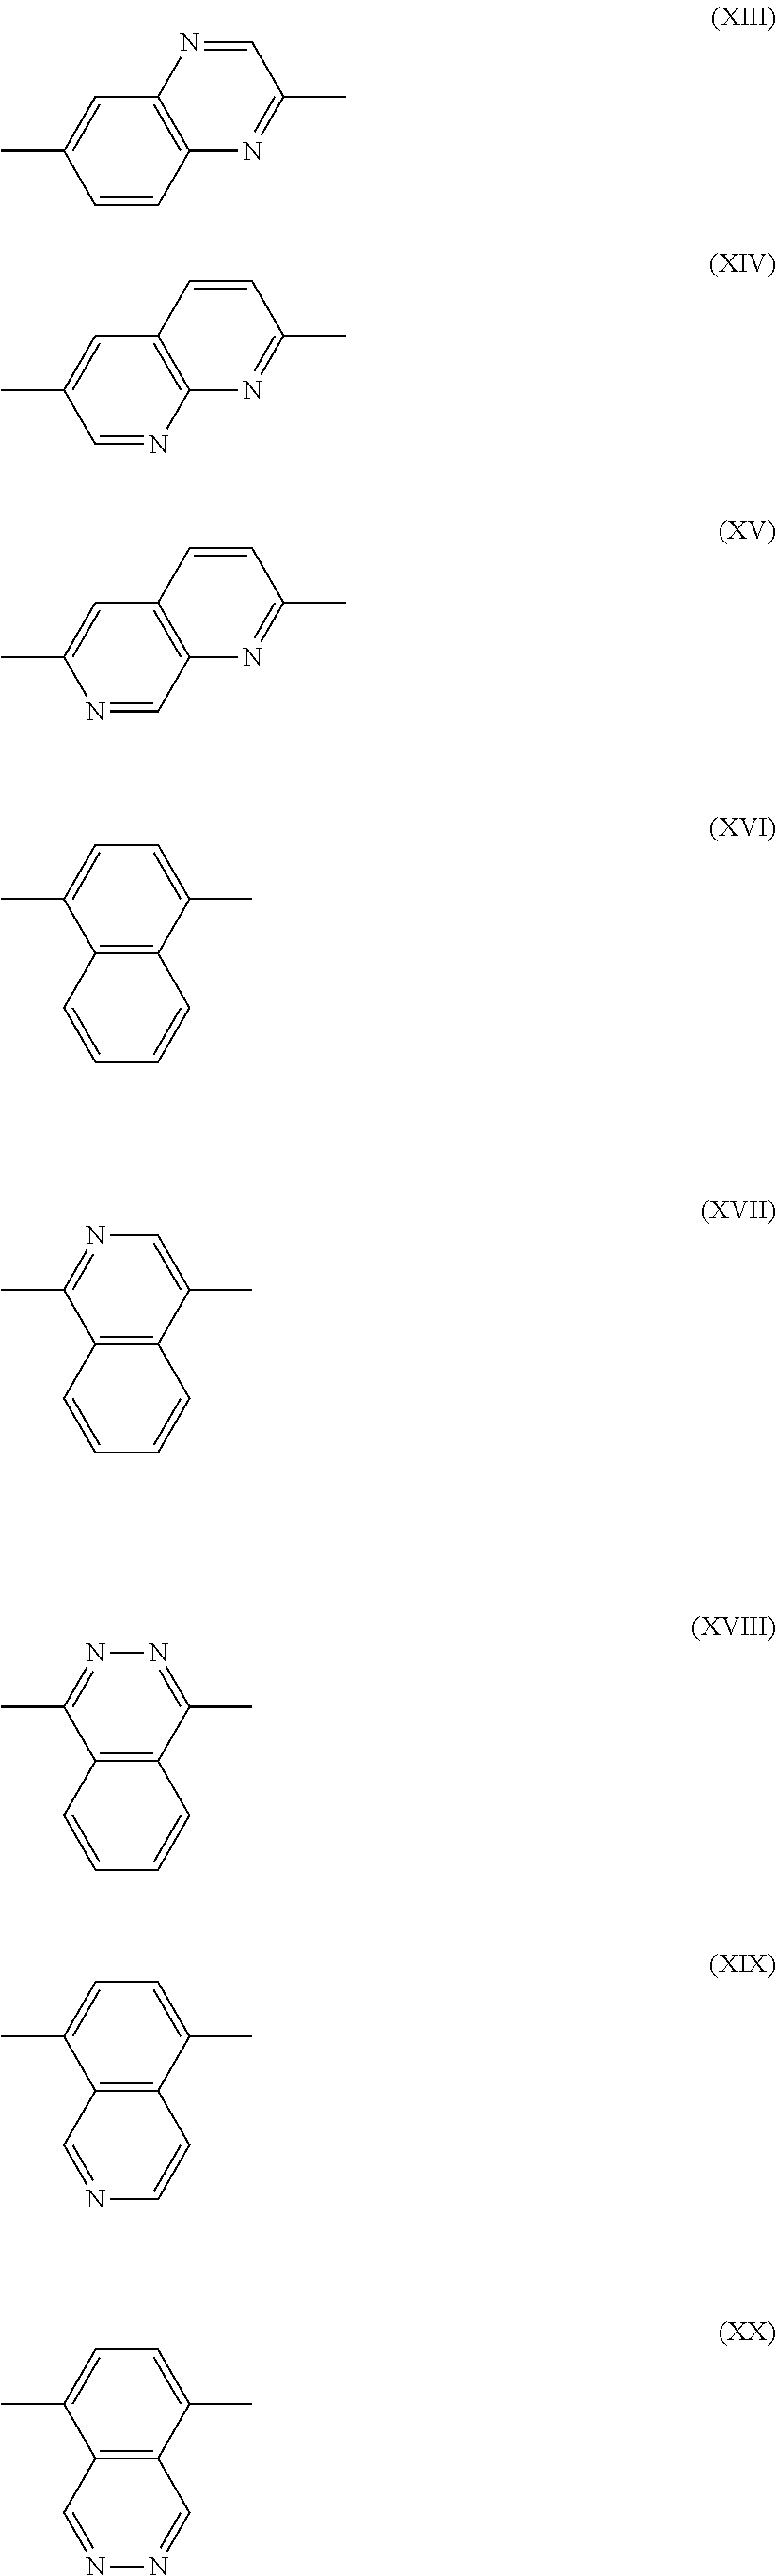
C12=C(C=CC(C)=C1)N=C(C)C=N2.C12=C(N=CC(C)=C1)N=C(C)C=C2.C12=C(C=NC(C)=C1)N=C(C)C=C2.C1=C(C)C2=C(C(C)=C1)C=CC=C2.C1=C(C)C2=C(C(C)=N1)C=CC=C2.N1=C(C)C2=C(C(C)=N1)C=CC=C2.C1=C(C)C2=C(C(C)=C1)C=NC=C2.C1=C(C)C2=C(C(C)=C1)C=NN=C2
